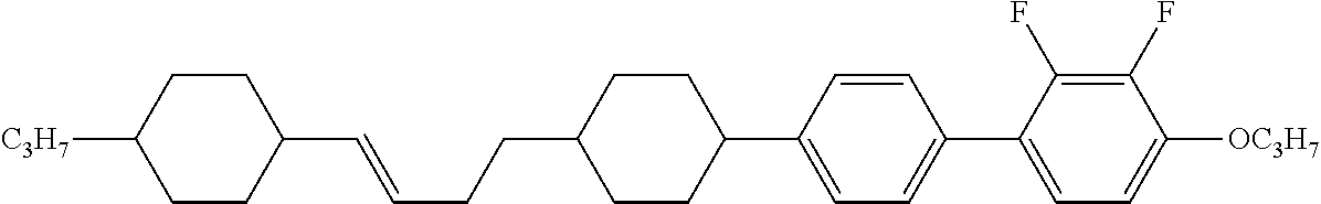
C1(C=CCCC2CCC(C3=CC=C(C4=CC=C([OC3H7])C(F)=C4F)C=C3)CC2)CCC([C3H7])CC1
